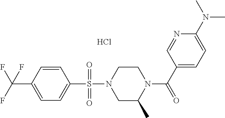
C1=CC(C(F)(F)F)=CC=C1S(N1CC(C)N(C(C2=CC=C(N(C)C)N=C2)=O)CC1)(=O)=O.Cl
